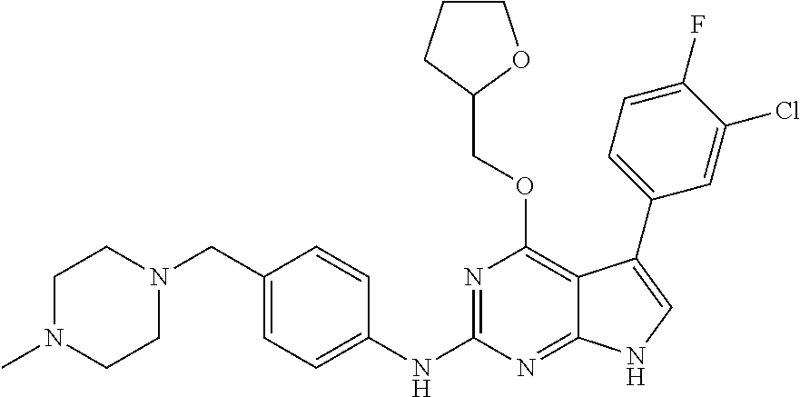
C1N(C)CCN(CC2=CC=C(NC3=NC(OCC4OCCC4)=C4C(=N3)NC=C4C3=CC=C(F)C(Cl)=C3)C=C2)C1
